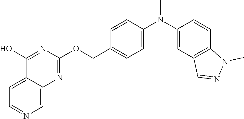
C12=CC=NC=C1N=C(OCC1=CC=C(N(C3=CC4=C(C=C3)N(C)N=C4)C)C=C1)N=C2O
